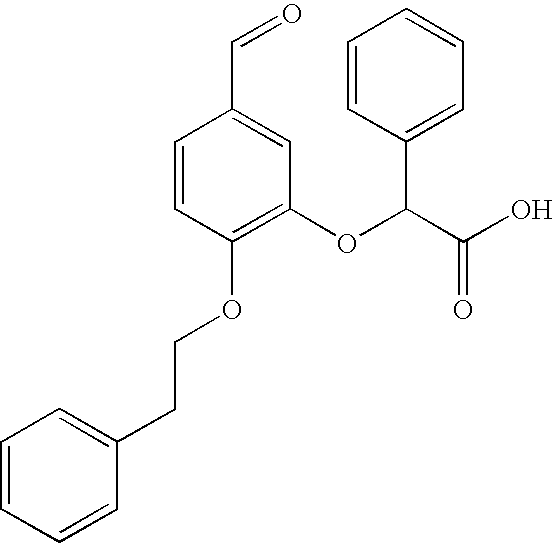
C1=CC=CC(CCOC2=C(OC(C(O)=O)C3=CC=CC=C3)C=C(C=O)C=C2)=C1
